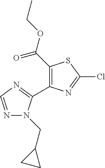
C1(C(=O)OCC)=C(C2=NC=NN2CC2CC2)N=C(Cl)S1
